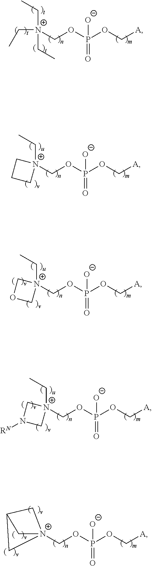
[A]COP(OC[N+](CC)(CC)CC)(=O)[O-].[A]COP(OC[N+]1(CC)CCC1)(=O)[O-].[A]COP(OC[N+]1(CC)COC1)(=O)[O-].[A]COP(OC[N+]1(CC)CN([RN])C1)(=O)[O-].[A]COP(OC[N+]12CC(C1)C2)(=O)[O-]
